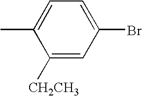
C1([CH2CH3])=CC(Br)=CC=C1C
